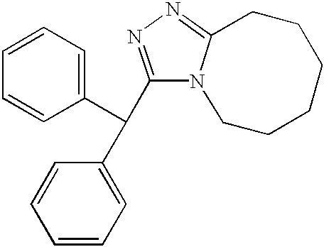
C1=CC=CC(C(C2=CC=CC=C2)C2=NN=C3CCCCCCN32)=C1
